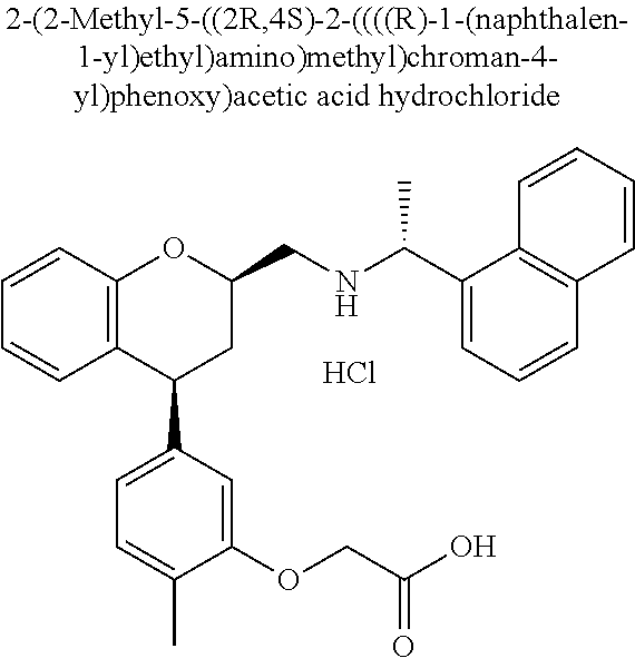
C12=C(C(C3=CC=C(C)C(OCC(O)=O)=C3)CC(CNC(C)C3=CC=CC4=C3C=CC=C4)O1)C=CC=C2.Cl
